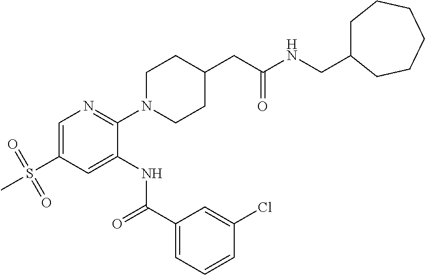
C1=C(S(=O)(=O)C)C=C(NC(C2=CC=CC(Cl)=C2)=O)C(N2CCC(CC(=O)NCC3CCCCCC3)CC2)=N1
